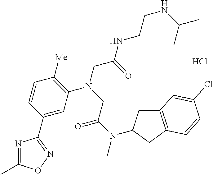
Cl.C1=C(C2=NOC(C)=N2)C=CC([Me])=C1N(CC(NCCNC(C)C)=O)CC(N(C)C1CC2=C(C1)C=CC(Cl)=C2)=O
